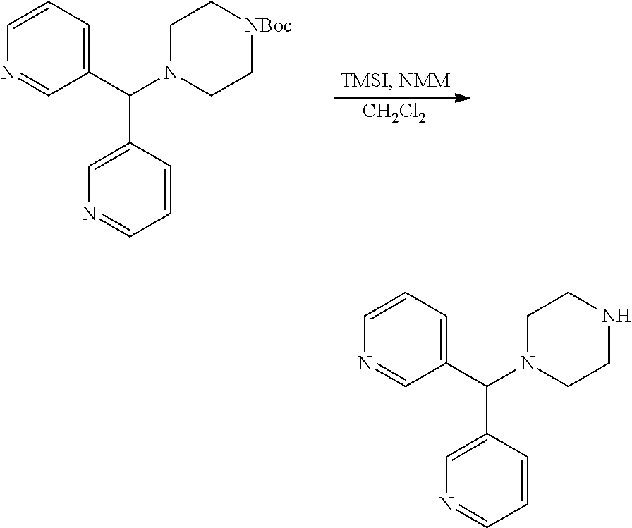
C1=CC=C(C(N2CC[NBoc]CC2)C2=CN=CC=C2)C=N1.[CH2Cl2].C1=CC=C(C(N2CCNCC2)C2=CN=CC=C2)C=N1
